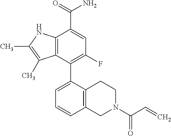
C1=CC=C(C2=C(F)C=C(C(=O)N)C3=C2C(C)=C(C)N3)C2=C1CN(C(C=C)=O)CC2
